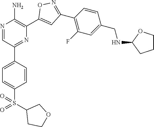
N1=CC(C2=CC=C(S(=O)(C3CCOC3)=O)C=C2)=NC(C2=CC(C3=C(F)C=C(CNC4CCCO4)C=C3)=NO2)=C1N
